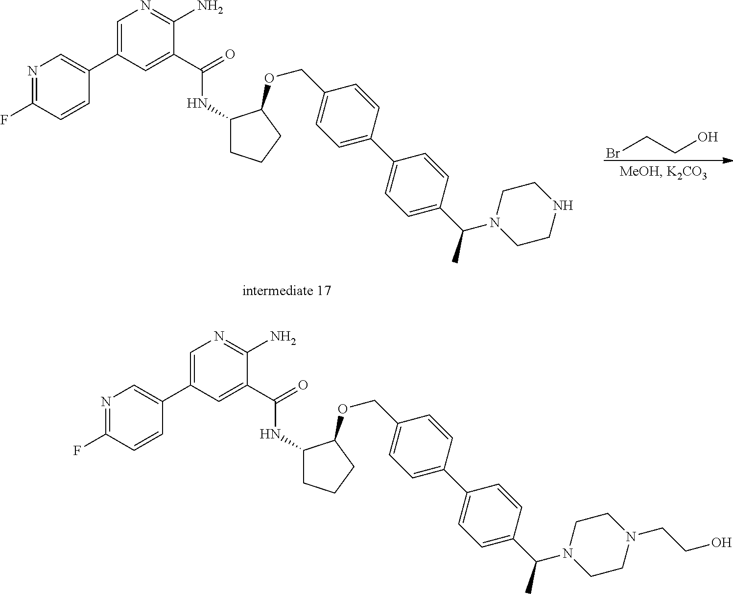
C1=C(C2=CN=C(F)C=C2)C=C(C(=O)NC2CCCC2OCC2=CC=C(C3=CC=C(C(N4CCN(CCO)CC4)C)C=C3)C=C2)C(N)=N1.BrCCO.C1=C(C2=CN=C(F)C=C2)C=C(C(=O)NC2CCCC2OCC2=CC=C(C3=CC=C(C(N4CCNCC4)C)C=C3)C=C2)C(N)=N1
